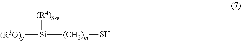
[(R3O)y][Si]([(CH2)m]S)[(R4)3-y]
